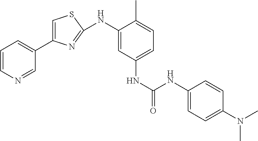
C1(C2=CSC(NC3=CC(NC(=O)NC4=CC=C(N(C)C)C=C4)=CC=C3C)=N2)=CC=CN=C1
